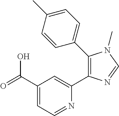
C1(C(=O)O)=CC=NC(C2=C(C3=CC=C(C)C=C3)N(C)C=N2)=C1
